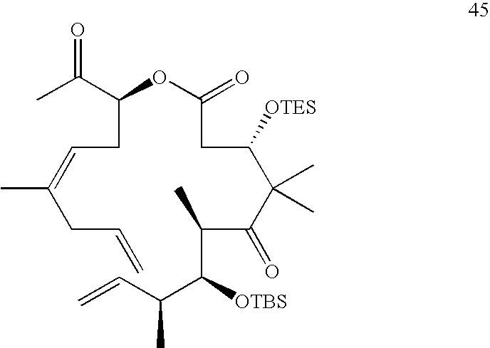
CC(=CCC(C(C)=O)OC(CC(C(C(C(C)C(C(C=C)C)[OTBS])=O)(C)C)[OTES])=O)CC=C
